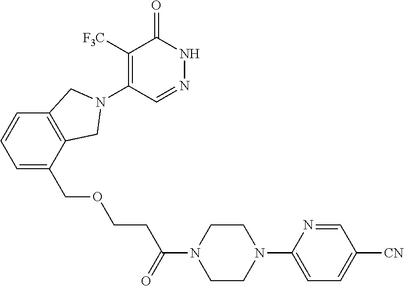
C1([F3C])=C(N2CC3=C(C=CC=C3COCCC(N3CCN(C4=CC=C([CN])C=N4)CC3)=O)C2)C=NNC1=O
